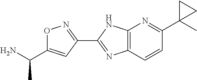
C12=C(C=CC(C3(C)CC3)=N1)N=C(C1=NOC(C(N)C)=C1)N2
